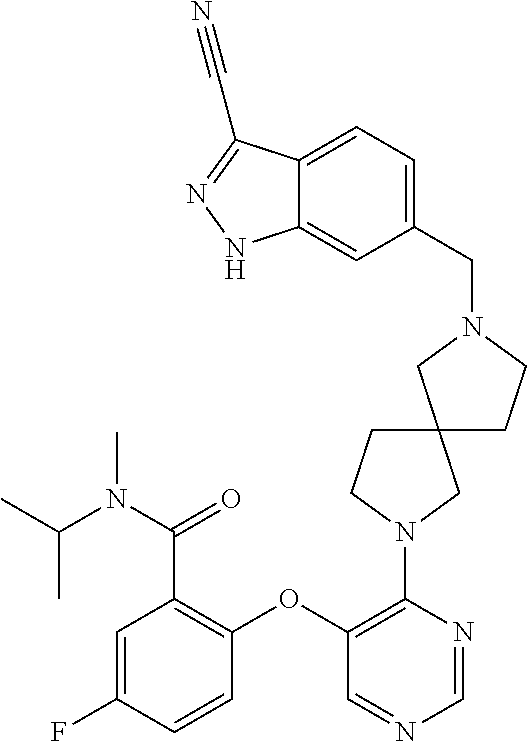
C1(OC2=C(C(N(C(C)C)C)=O)C=C(F)C=C2)=C(N2CCC3(C2)CCN(CC2=CC=C4C(=C2)NN=C4C#N)C3)N=CN=C1
